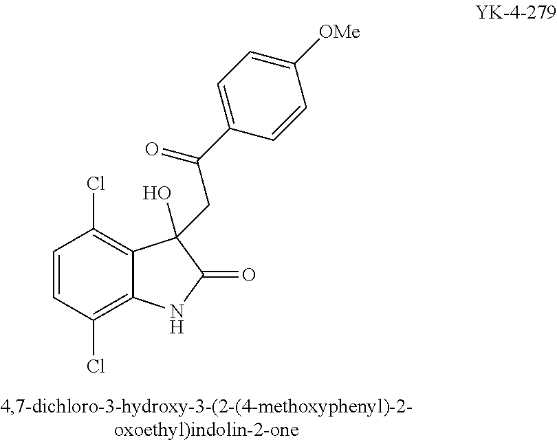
C1=CC(Cl)=C2C(=C1Cl)C(O)(CC(=O)C1=CC=C([OMe])C=C1)C(=O)N2
